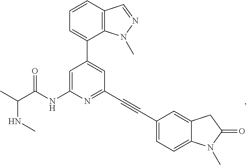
N(C(C)C(NC1=CC(C2=CC=CC3=C2N(C)N=C3)=CC(C#CC2=CC=C3C(=C2)CC(=O)N3C)=N1)=O)C
